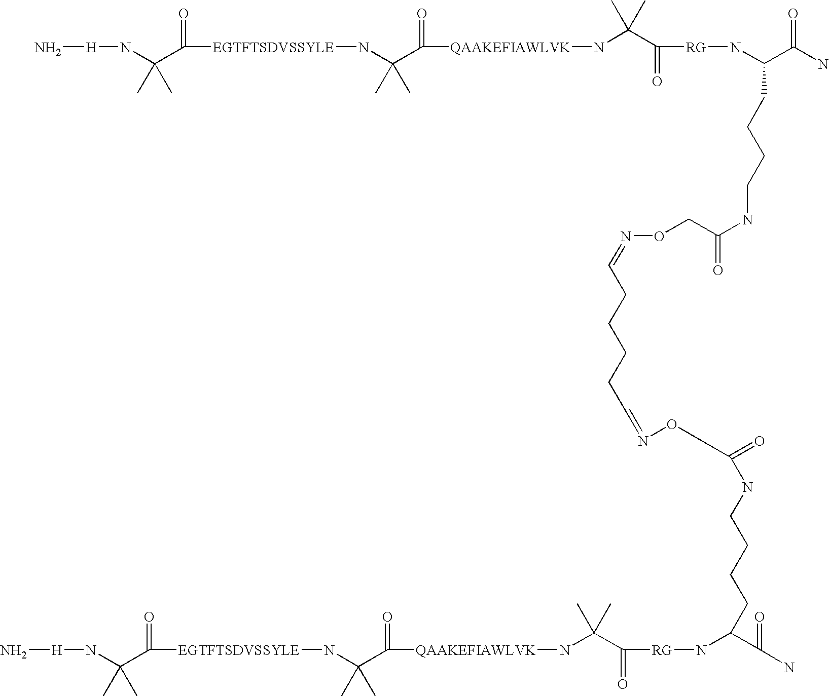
N[H]NC(C(=O)[EGTFTSDVSSYLE]NC(C(=O)[QAAKEFIAWLVK]NC(C(=O)[RG]NC(C(N)=O)CCCCNC(=O)CON=CCCCCC=NOCC(NCCCCC(N[RG]C(=O)C(N[QAAKEFIAWLVK]C(=O)C(N[EGTFTSDVSSYLE]C(=O)C(N[H]N)(C)C)(C)C)(C)C)C(=O)N)=O)(C)C)(C)C)(C)C
